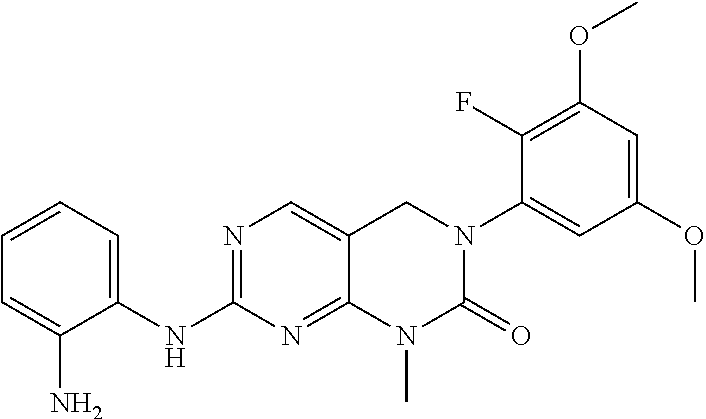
C1(NC2=CC=CC=C2N)=NC=C2C(=N1)N(C)C(=O)N(C1=CC(OC)=CC(OC)=C1F)C2
